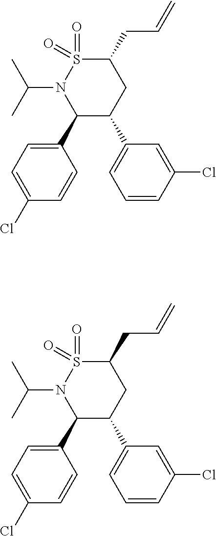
C1(C2C(C3=CC=CC(Cl)=C3)CC(CC=C)S(=O)(=O)N2C(C)C)=CC=C(Cl)C=C1.C1(C2C(C3=CC=CC(Cl)=C3)CC(CC=C)S(=O)(=O)N2C(C)C)=CC=C(Cl)C=C1
